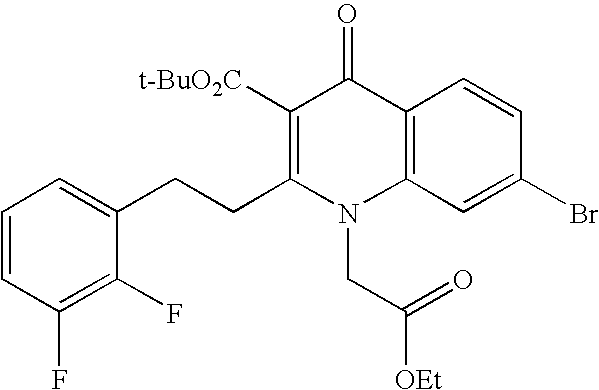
C12=C(C=C(Br)C=C1)N(CC(=O)[OEt])C(CCC1=CC=CC(F)=C1F)=C([t-BuO2C])C2=O
